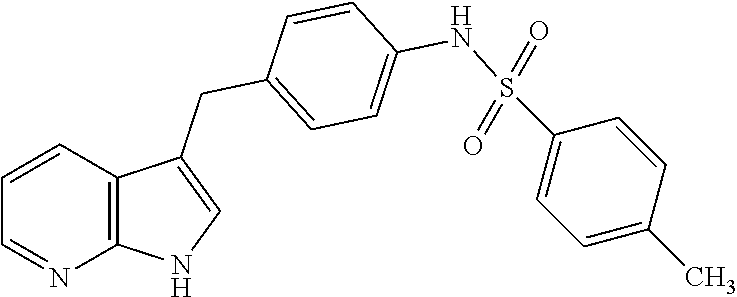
C1=CC2=C(N=C1)NC=C2CC1=CC=C(NS(C2=CC=C(C)C=C2)(=O)=O)C=C1
